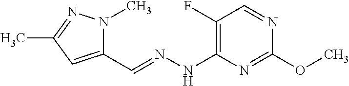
C1(C=NNC2=C(F)C=NC(OC)=N2)=CC(C)=NN1C
